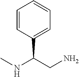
C1=CC(C(CN)NC)=CC=C1
